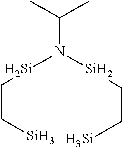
N(C(C)C)([Si]CC[Si])[Si]CC[Si]
